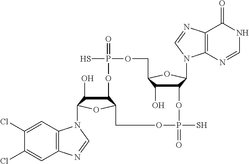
C12C(O)C(N3C4=C(C=C(Cl)C(Cl)=C4)N=C3)OC1COP(=O)(S)OC1C(O)C(OC1N1C3=C(C(=O)NC=N3)N=C1)COP(=O)(S)O2
